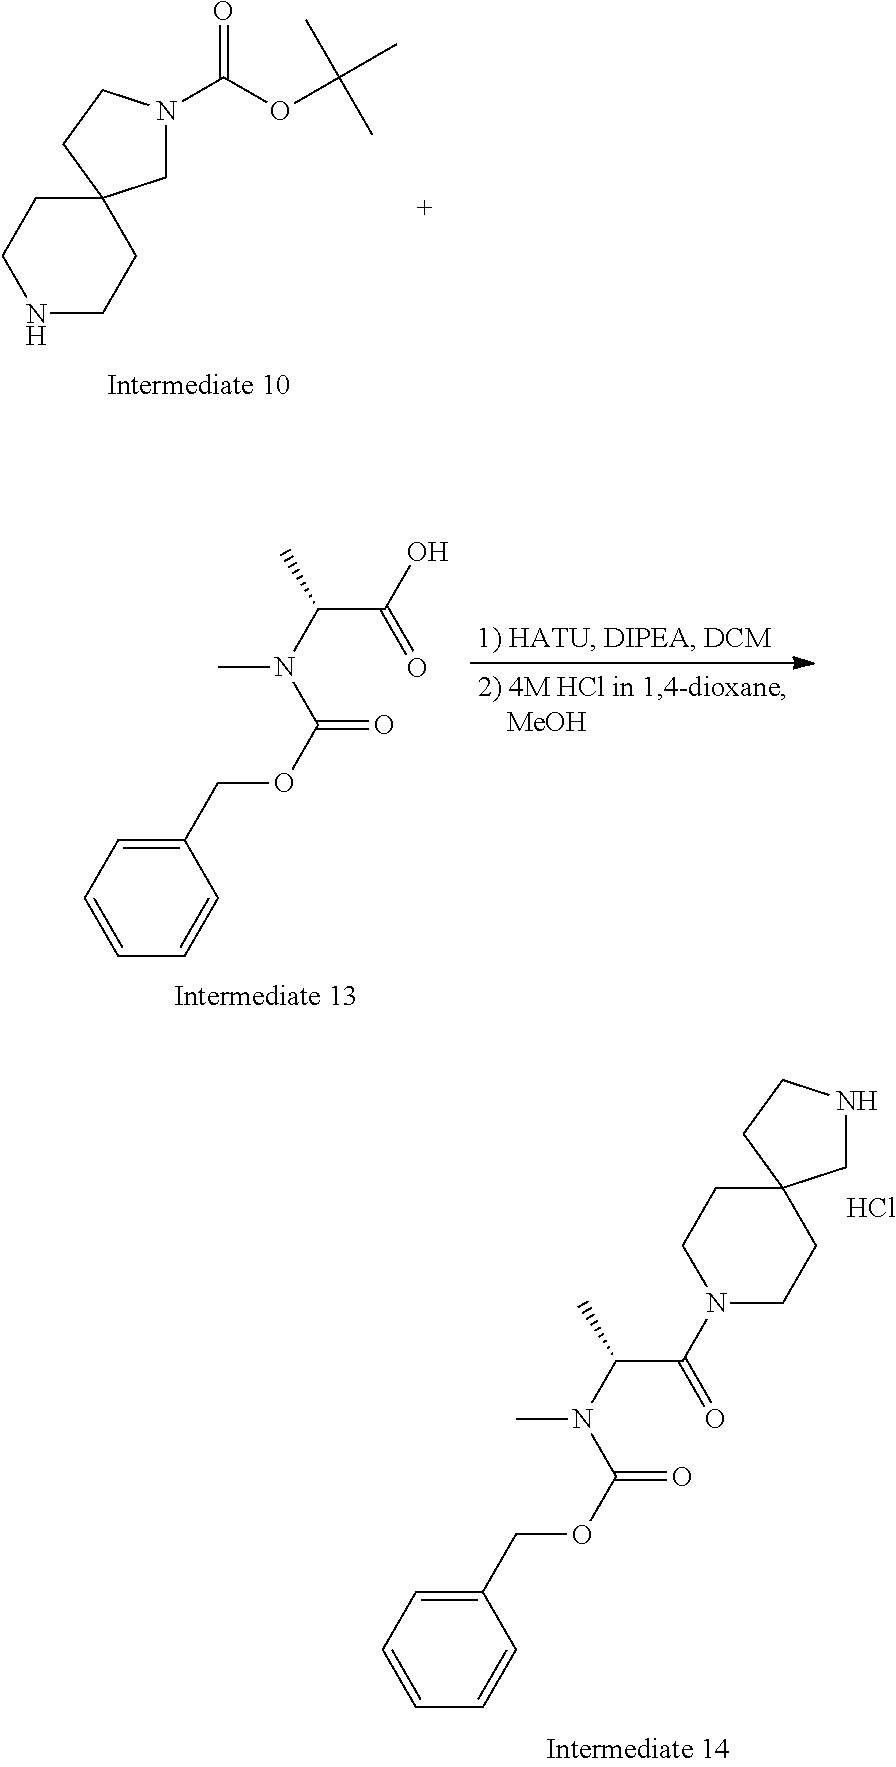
C1N(C(OC(C)(C)C)=O)CCC12CCNCC2.C1(COC(N(C)C(C(=O)N2CCC3(CC2)CNCC3)C)=O)=CC=CC=C1.Cl.C1(COC(N(C)C(C(=O)O)C)=O)=CC=CC=C1
